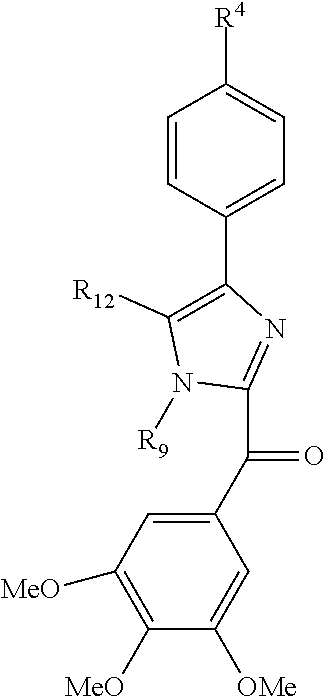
C1=CC(C2=C([R12])N([R9])C(C(C3=CC([MeO])=C([MeO])C([OMe])=C3)=O)=N2)=CC=C1[R4]
